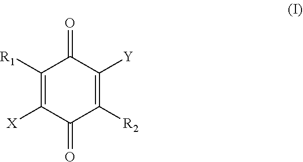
C1([R1])=C([X])C(=O)C([R2])=C([Y])C1=O
